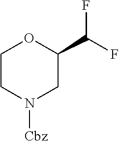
C1CN([Cbz])CC(C(F)F)O1
